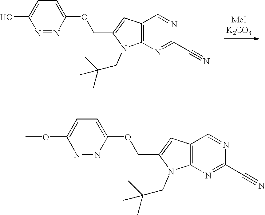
OC1=CC=C(OCC2=CC3=C(N2CC(C)(C)C)N=C(C#N)N=C3)N=N1.O(C1=CC=C(OCC2=CC3=C(N2CC(C)(C)C)N=C(C#N)N=C3)N=N1)C
